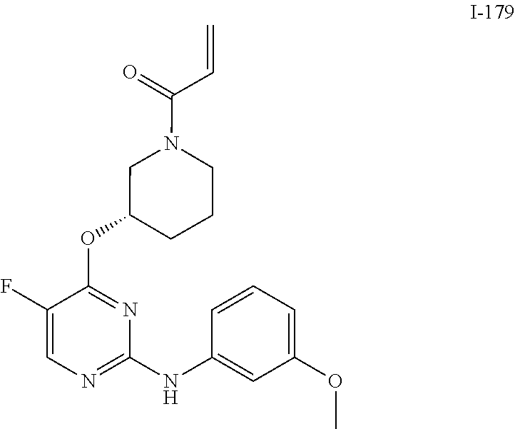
N1(C(C=C)=O)CC(OC2=NC(NC3=CC(OC)=CC=C3)=NC=C2F)CCC1
